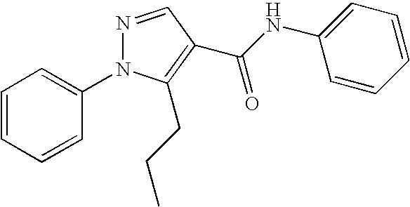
C1=CC=CC(N2N=CC(C(NC3=CC=CC=C3)=O)=C2CCC)=C1
